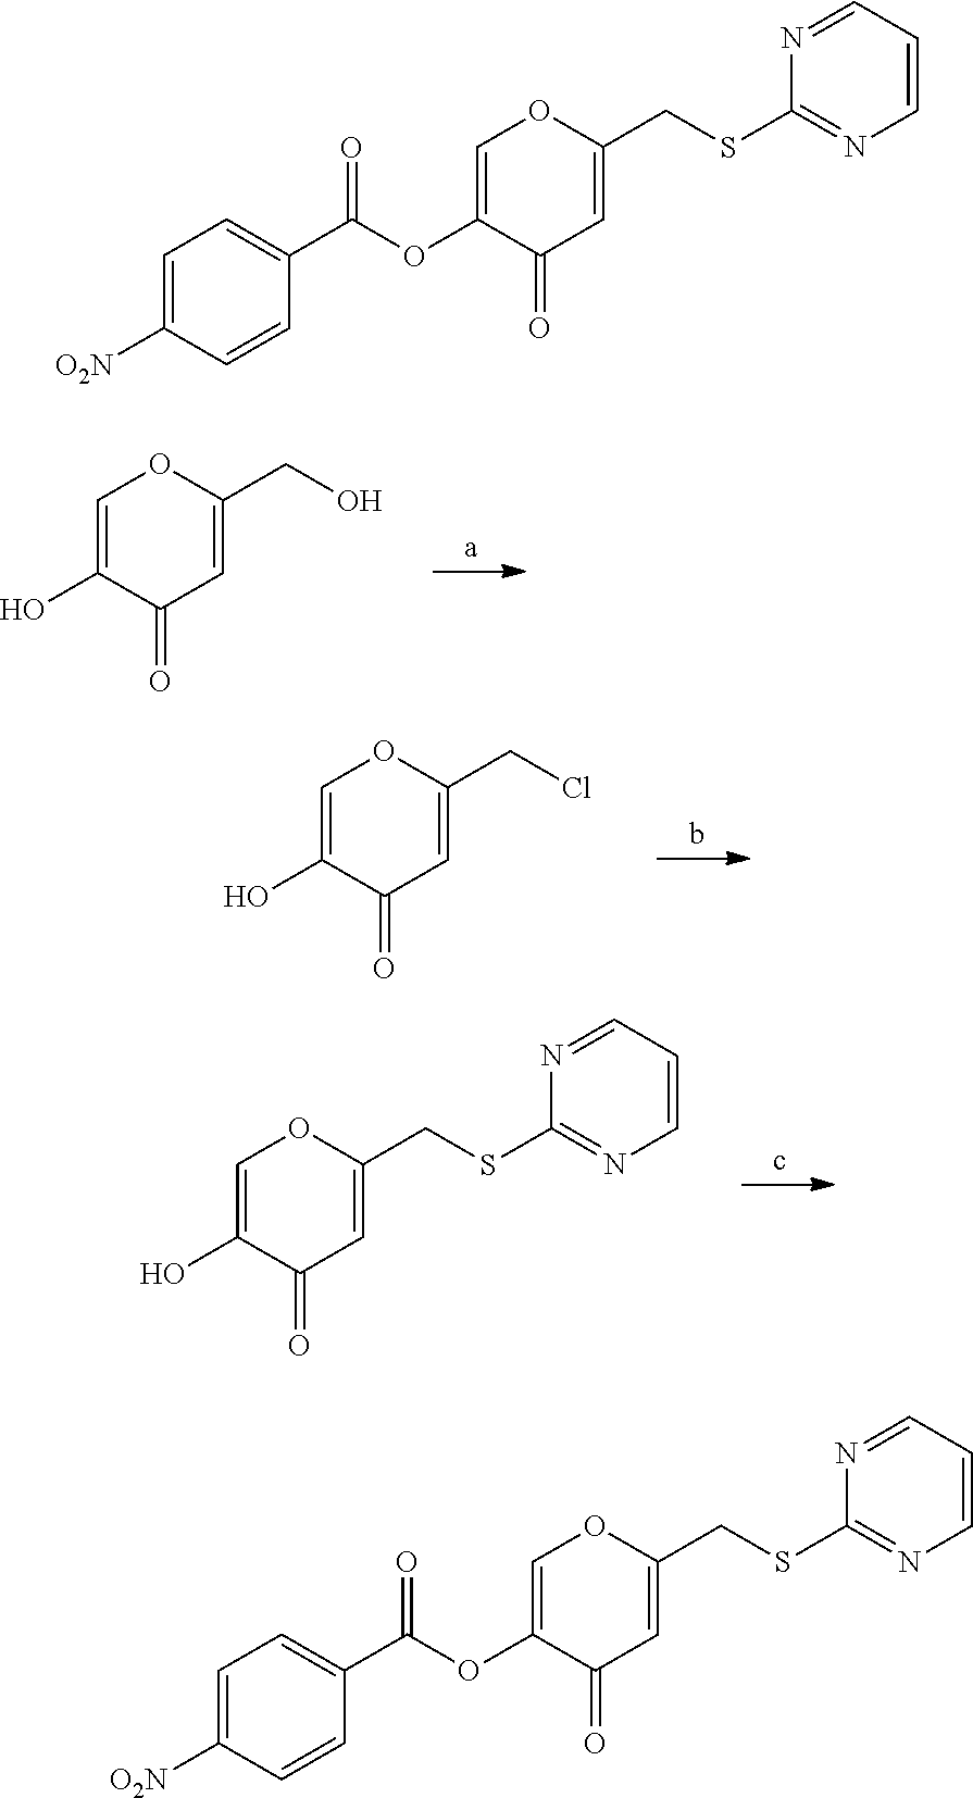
C1(CO)=CC(=O)C(O)=CO1.C1(CCl)=CC(=O)C(O)=CO1.C1(CSC2=NC=CC=N2)=CC(=O)C(O)=CO1.C1=C([O2N])C=CC(C(OC2=COC(CSC3=NC=CC=N3)=CC2=O)=O)=C1.C1(CSC2=NC=CC=N2)=CC(=O)C(OC(=O)C2=CC=C([O2N])C=C2)=CO1
